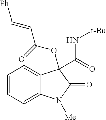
C(C(=O)OC1(C(=O)N[t-Bu])C2=CC=CC=C2N([Me])C1=O)=C[Ph]
